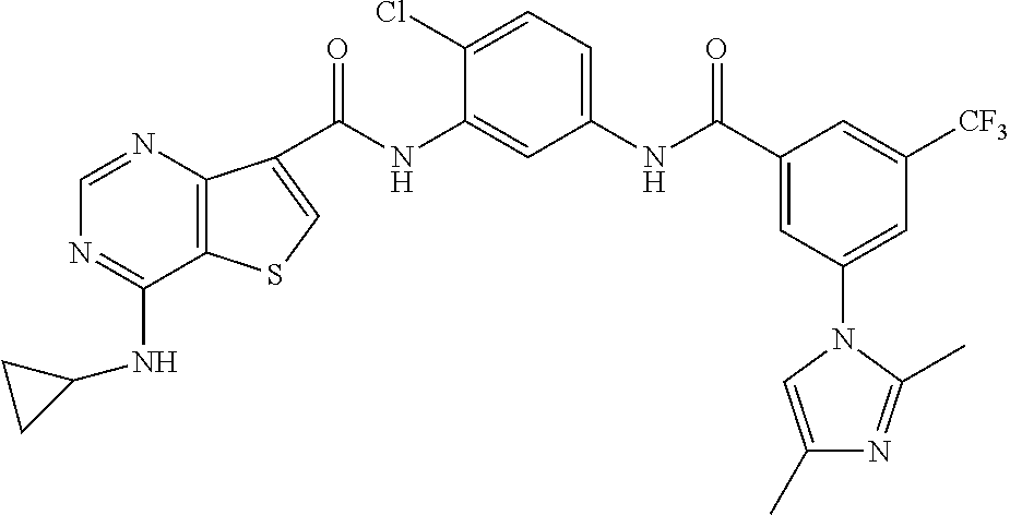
C(NC1=CC(NC(C2=CC(N3C=C(C)N=C3C)=CC([CF3])=C2)=O)=CC=C1Cl)(=O)C1=CSC2=C1N=CN=C2NC1CC1
